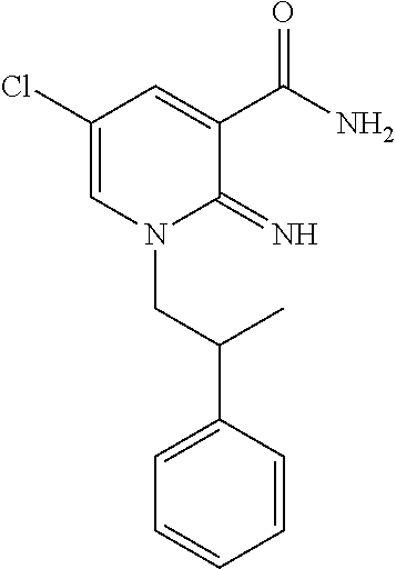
C1(Cl)=CN(CC(C2=CC=CC=C2)C)C(=N)C(C(N)=O)=C1
